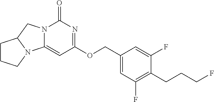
C1(COC2=NC(=O)N3C(=C2)N2C(C3)CCC2)=CC(F)=C(CCCF)C(F)=C1
